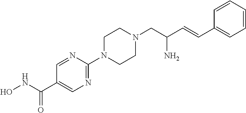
ONC(C1=CN=C(N2CCN(CC(C=CC3=CC=CC=C3)N)CC2)N=C1)=O
